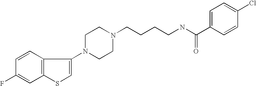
C1(F)=CC2=C(C=C1)C(N1CCN(CCCCNC(C3=CC=C(Cl)C=C3)=O)CC1)=CS2
